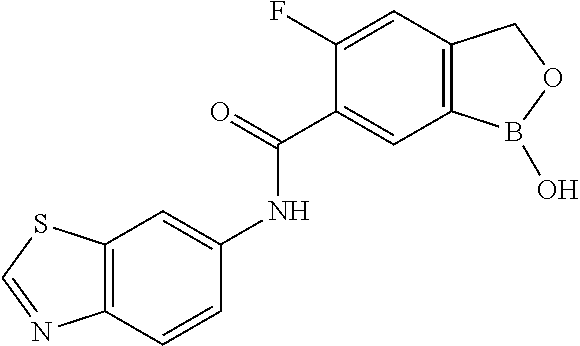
C1(F)=CC2=C(C=C1C(=O)NC1=CC3=C(C=C1)N=CS3)B(O)OC2
